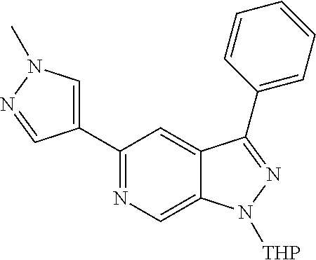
C1(C2=CN(C)N=C2)=NC=C2C(=C1)C(C1=CC=CC=C1)=NN2[THP]
